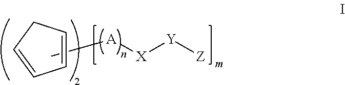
C1C=CC=C1.C[A][X][Y][Z]
